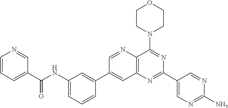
C1(NC(C2=CC=CN=C2)=O)=CC=CC(C2=CC3=C(N=C2)C(N2CCOCC2)=NC(C2=CN=C(N)N=C2)=N3)=C1
